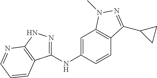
C1(NC2=CC3=C(C=C2)C(C2CC2)=NN3C)=NNC2=C1C=CC=N2
